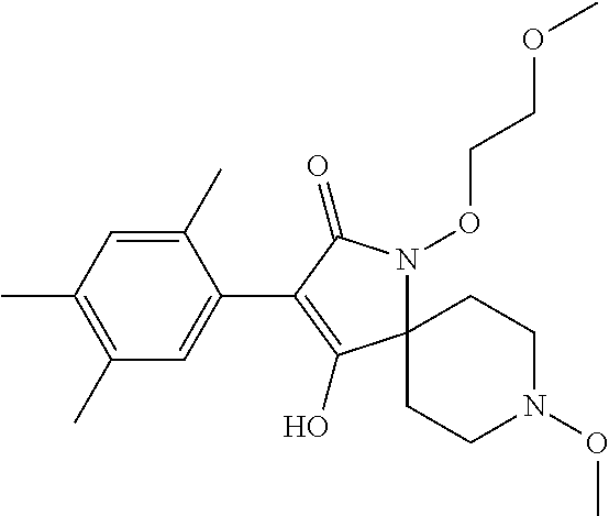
C1(C)=CC(C)=C(C)C=C1C1=C(O)C2(N(OCCOC)C1=O)CCN(OC)CC2
